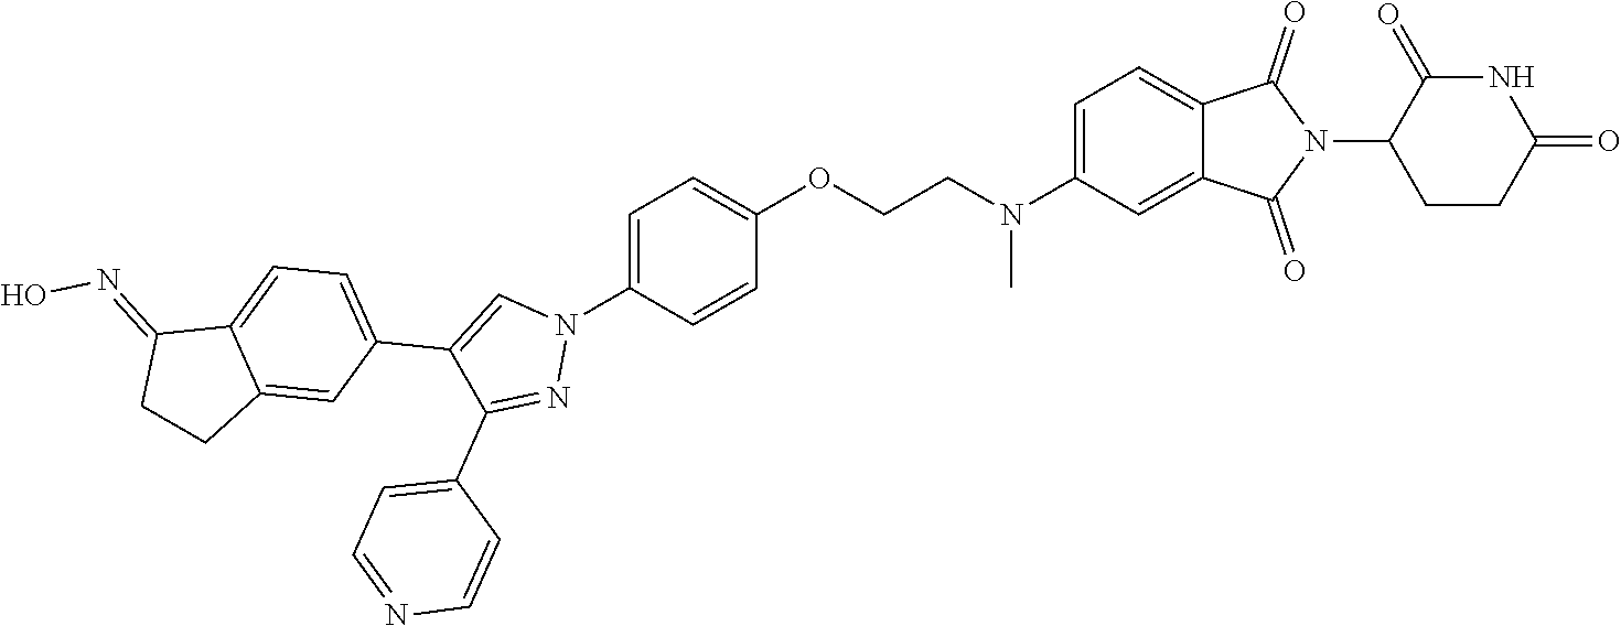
C1=C(N2C=C(C3=CC=C4C(=C3)CCC4=NO)C(C3=CC=NC=C3)=N2)C=CC(OCCN(C2=CC=C3C(=C2)C(=O)N(C2CCC(=O)NC2=O)C3=O)C)=C1
